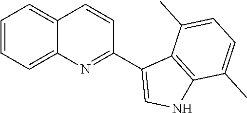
C1=CC=C2C(=C1)C=CC(C1=CNC3=C1C(C)=CC=C3C)=N2
